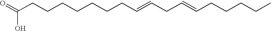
O=C(CCCCCCCC=CCC=CCCCCC)O
